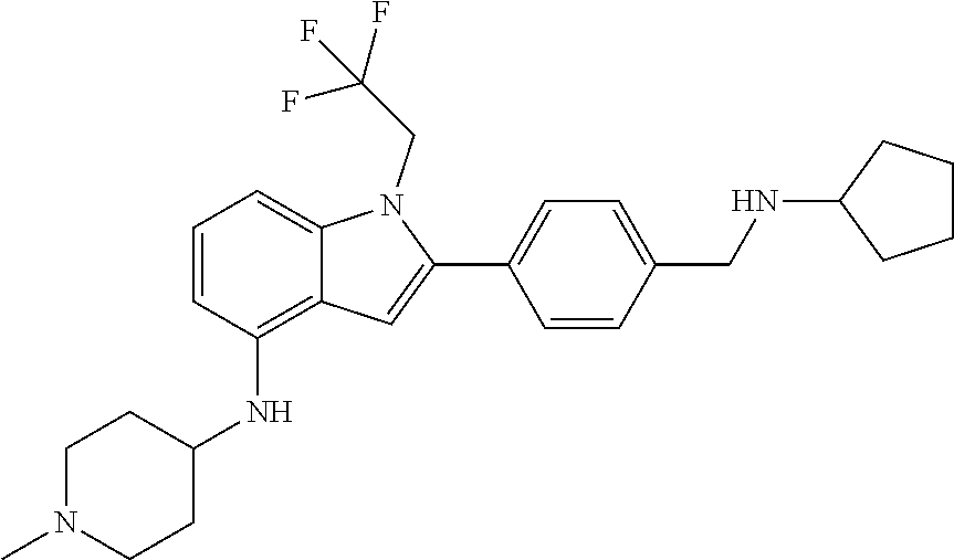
C1=C2C(=C(NC3CCN(C)CC3)C=C1)C=C(C1=CC=C(CNC3CCCC3)C=C1)N2CC(F)(F)F
